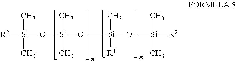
[R2][Si](O[Si](O[Si](O[Si]([R2])(C)C)(C)[R1])(C)C)(C)C
